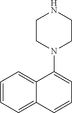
C12=CC=CC=C1C(N1CCNCC1)=CC=C2
